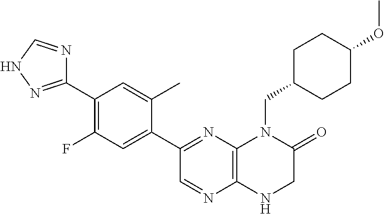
C12=C(N=C(C3=CC(F)=C(C4=NNC=N4)C=C3C)C=N1)N(CC1CCC(OC)CC1)C(=O)CN2
